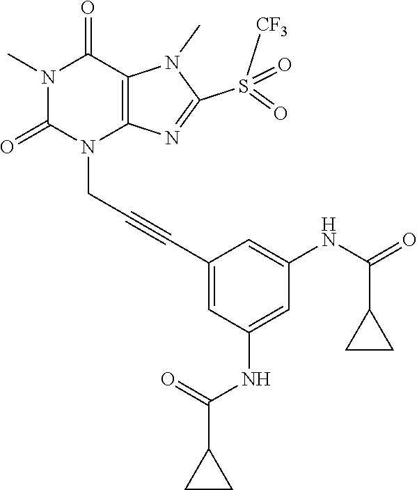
N1(C)C(=O)N(CC#CC2=CC(NC(C3CC3)=O)=CC(NC(=O)C3CC3)=C2)C2=C(C1=O)N(C)C(S([CF3])(=O)=O)=N2
